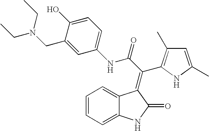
C1=C2C(=CC=C1)C(=C(C1=C(C)C=C(C)N1)C(NC1=CC=C(O)C(CN(CC)CC)=C1)=O)C(=O)N2
